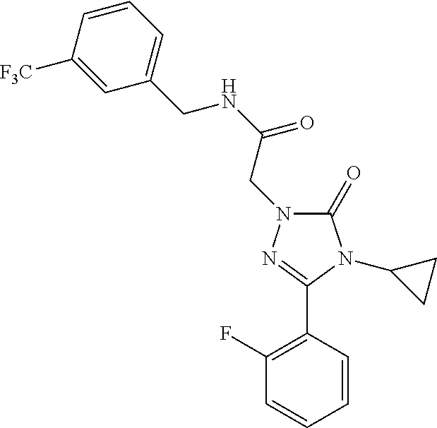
C1(=O)N(CC(NCC2=CC=CC([F3C])=C2)=O)N=C(C2=C(F)C=CC=C2)N1C1CC1
